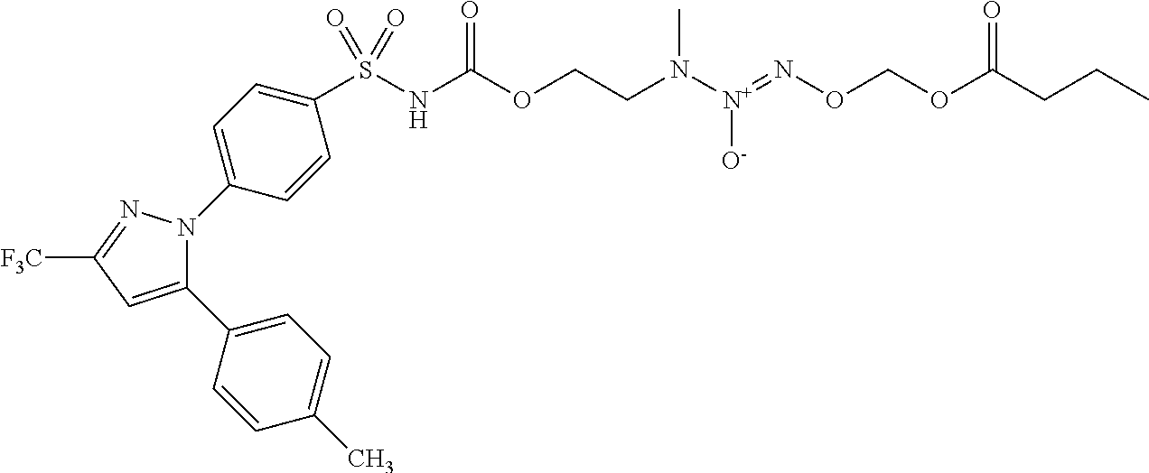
C1(C2=CC=C(C)C=C2)=CC([F3C])=NN1C1=CC=C(S(NC(OCCN([N+](=NOCOC(CCC)=O)[O-])C)=O)(=O)=O)C=C1
